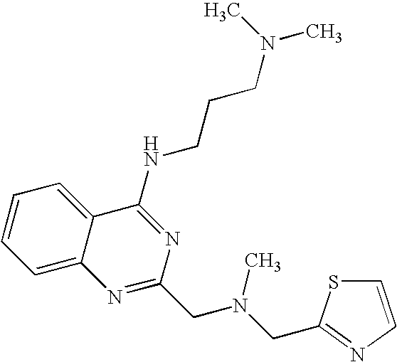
C12=CC=CC=C1C(NCCCN(C)C)=NC(CN(CC1=NC=CS1)C)=N2
